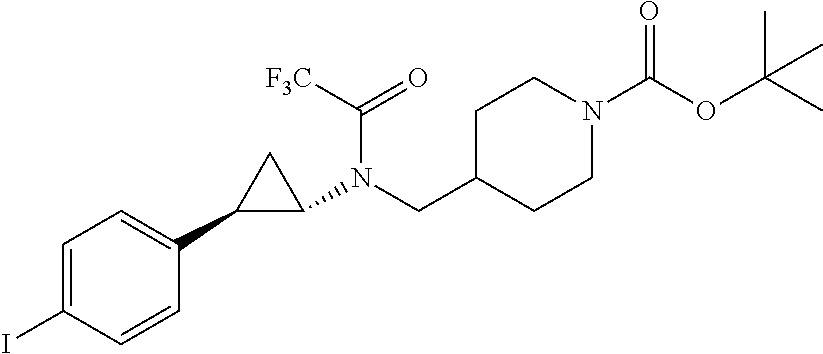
C1=C(I)C=CC(C2C(N(CC3CCN(C(OC(C)(C)C)=O)CC3)C([F3C])=O)C2)=C1
